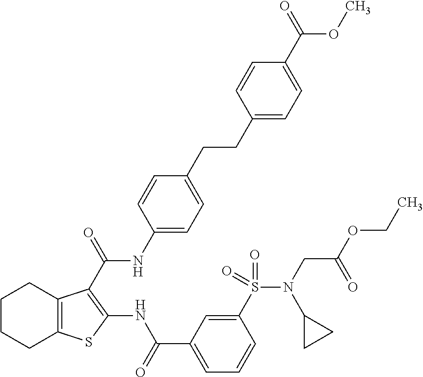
C1CCC2=C(C1)C(C(=O)NC1=CC=C(CCC3=CC=C(C(=O)OC)C=C3)C=C1)=C(NC(C1=CC=CC(S(N(CC(OCC)=O)C3CC3)(=O)=O)=C1)=O)S2
